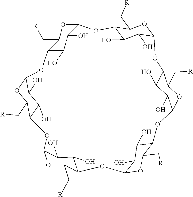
C12C(O)C(O)C(OC1C[R])OC1C(O)C(O)C(OC1C[R])OC1C(O)C(O)C(OC1C[R])OC1C(O)C(O)C(OC1C[R])OC1C(O)C(O)C(OC1C[R])OC1C(O)C(O)C(O2)OC1C[R]
